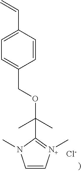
C1=C(C=C)C=CC(COC(C)(C)C2=[N+](C)C=CN2C)=C1.[Cl-]
